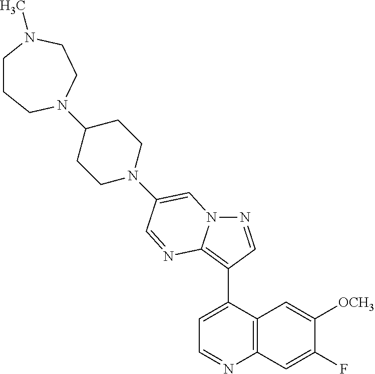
N1=CC(C2=CC=NC3=C2C=C([OCH3])C(F)=C3)=C2N1C=C(N1CCC(N3CCCN(C)CC3)CC1)C=N2
